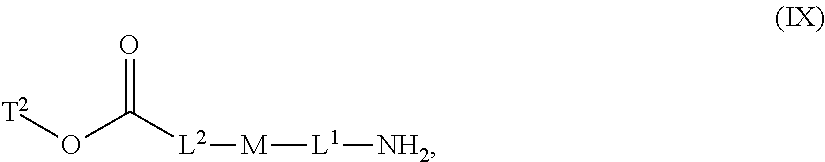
O(C(=O)[L2][M][L1][NH2])[T2]
